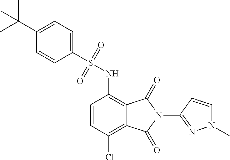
C1=CC(Cl)=C2C(=C1NS(C1=CC=C(C(C)(C)C)C=C1)(=O)=O)C(=O)N(C1=NN(C)C=C1)C2=O
